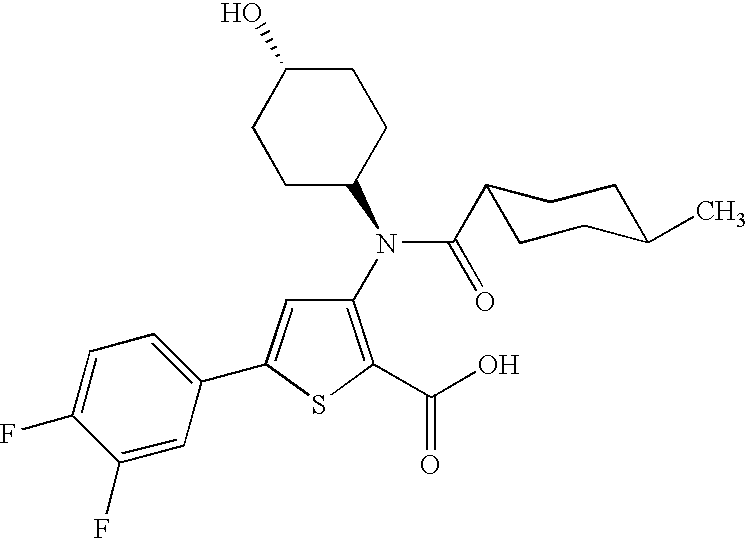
C1(N(C2CCC(O)CC2)C(C2CCC(C)CC2)=O)=C(C(O)=O)SC(C2=CC=C(F)C(F)=C2)=C1
